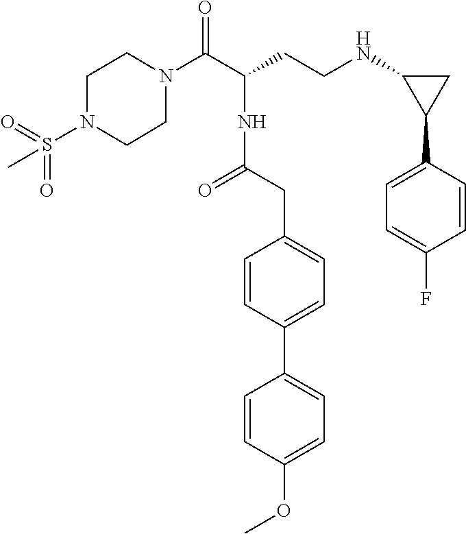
C1N(C(C(CCNC2C(C3=CC=C(F)C=C3)C2)NC(CC2=CC=C(C3=CC=C(OC)C=C3)C=C2)=O)=O)CCN(S(=O)(=O)C)C1
